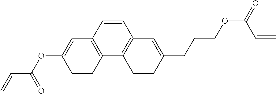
C12=C(C=C(OC(C=C)=O)C=C1)C=CC1=C2C=CC(CCCOC(=O)C=C)=C1
